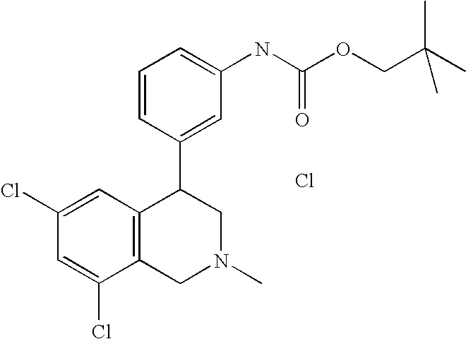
C1(Cl)=CC2=C(C(Cl)=C1)CN(C)CC2C1=CC(NC(OCC(C)(C)C)=O)=CC=C1.Cl
